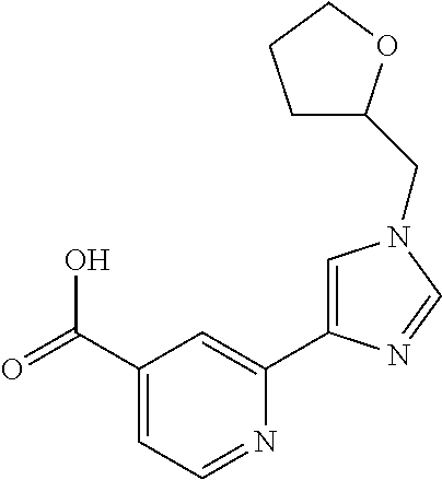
C1(C(=O)O)=CC=NC(C2=CN(CC3CCCO3)C=N2)=C1
